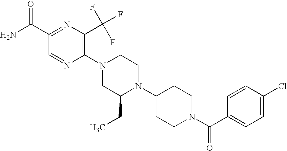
C1(C(N)=O)=NC(C(F)(F)F)=C(N2CC(CC)N(C3CCN(C(C4=CC=C(Cl)C=C4)=O)CC3)CC2)N=C1
